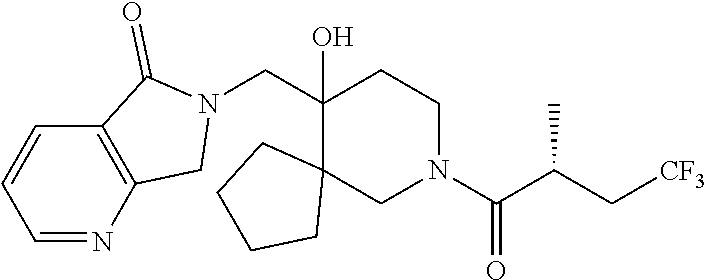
C1(CN2C(=O)C3=C(C2)N=CC=C3)(O)C2(CN(C(C(C[CF3])C)=O)CC1)CCCC2
